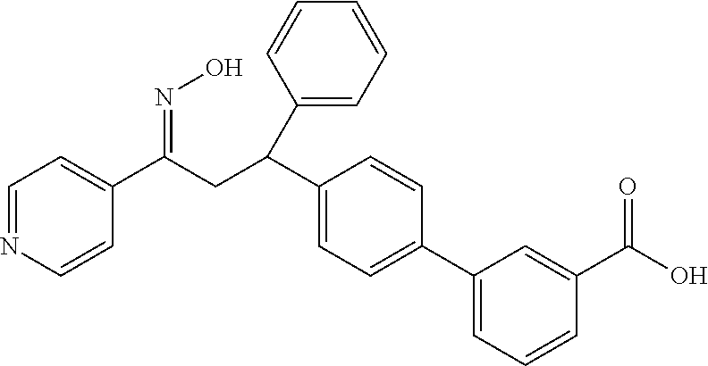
C1=NC=CC(C(CC(C2=CC=C(C3=CC=CC(C(O)=O)=C3)C=C2)C2=CC=CC=C2)=NO)=C1
